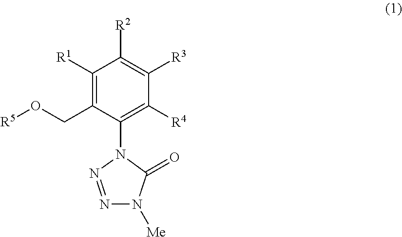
C1([R1])=C(CO[R5])C(N2N=NN([Me])C2=O)=C([R4])C([R3])=C1[R2]
